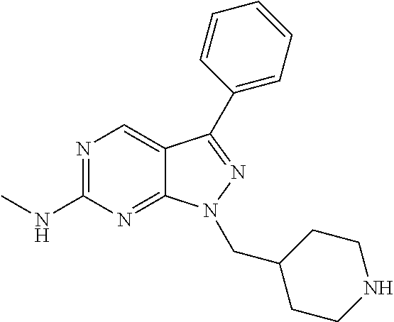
N1=C(NC)N=C2C(=C1)C(C1=CC=CC=C1)=NN2CC1CCNCC1
